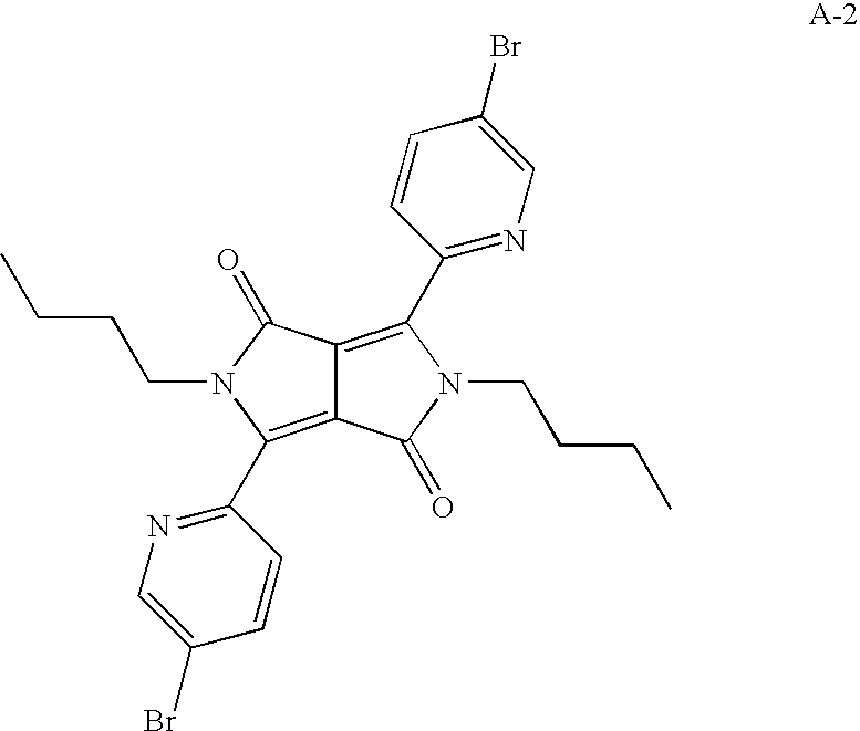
C12=C(C3=NC=C(Br)C=C3)N(CCCC)C(=O)C1=C(C1=NC=C(Br)C=C1)N(CCCC)C2=O
